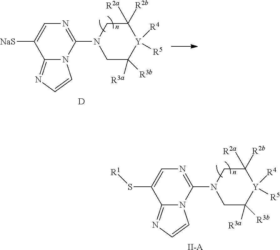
C1=C(S[R1])C2=NC=CN2C(N2CC([R3a])([R3b])[Y]([R4])([R5])C([R2a])([R2b])C2)=N1.[II-A].C1=C([NaS])C2=NC=CN2C(N2CC([R3a])([R3b])[Y]([R4])([R5])C([R2a])([R2b])C2)=N1.[D]
